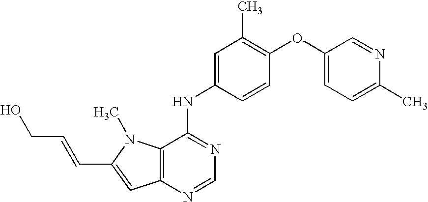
C(C1=CC2=C(N1C)C(NC1=CC(C)=C(OC3=CC=C(C)N=C3)C=C1)=NC=N2)=CCO
